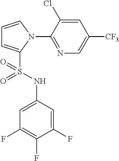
C1=CN(C2=NC=C([CF3])C=C2Cl)C(S(NC2=CC(F)=C(F)C(F)=C2)(=O)=O)=C1
